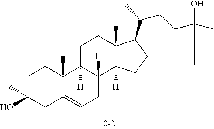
C1C(O)(C)CC2=CCC3([H])C([H])(C2(C)C1)CCC1(C)C3([H])CCC1C(CCC(O)(C)C#C)C
